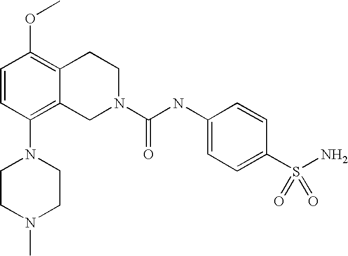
C1=CC(N2CCN(C)CC2)=C2C(=C1OC)CCN(C(NC1=CC=C(S(N)(=O)=O)C=C1)=O)C2
